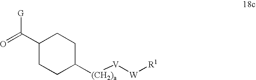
C1(C(=O)[G])CCC([(CH2)a][V][W][R1])CC1
